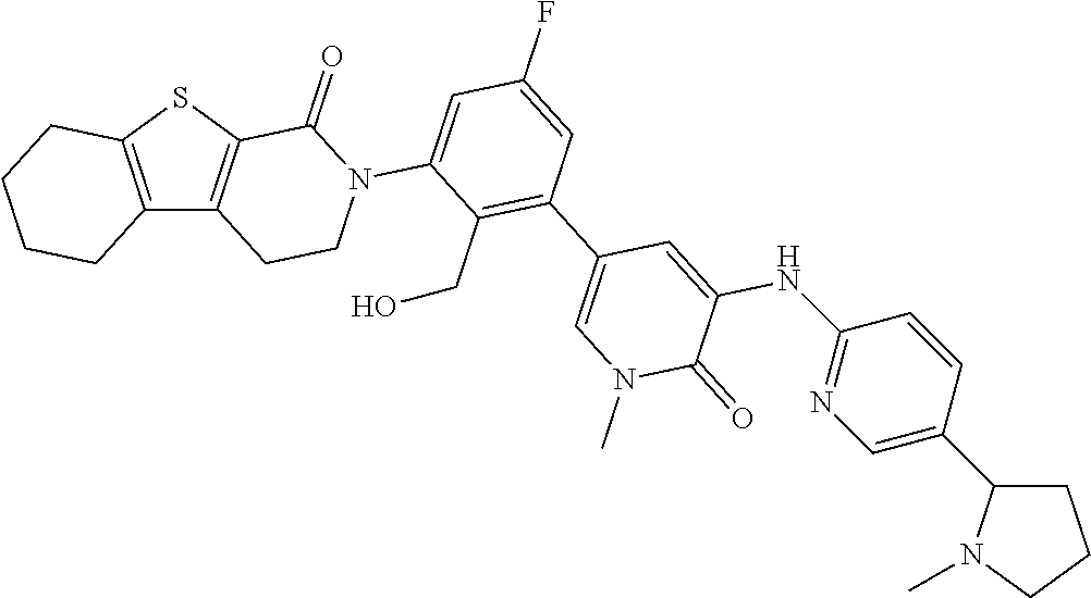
C12=C(SC3=C1CCN(C1=CC(F)=CC(C4=CN(C)C(=O)C(NC5=NC=C(C6CCCN6C)C=C5)=C4)=C1CO)C3=O)CCCC2
